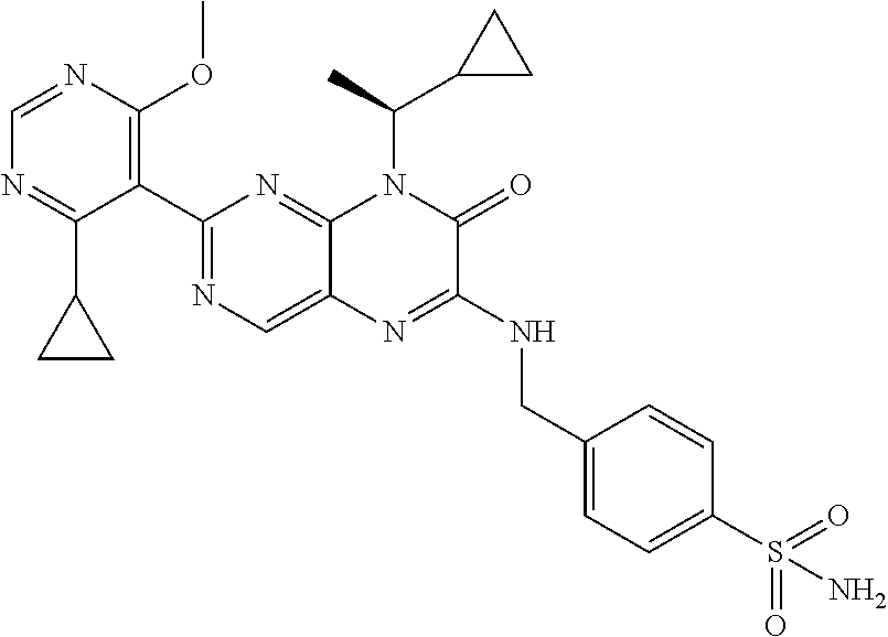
C1(C2=NC=C3C(=N2)N(C(C)C2CC2)C(=O)C(NCC2=CC=C(S(=O)(=O)N)C=C2)=N3)=C(OC)N=CN=C1C1CC1
